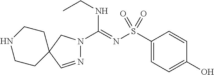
C1(S(N=C(NCC)N2N=CC3(C2)CCNCC3)(=O)=O)=CC=C(O)C=C1
